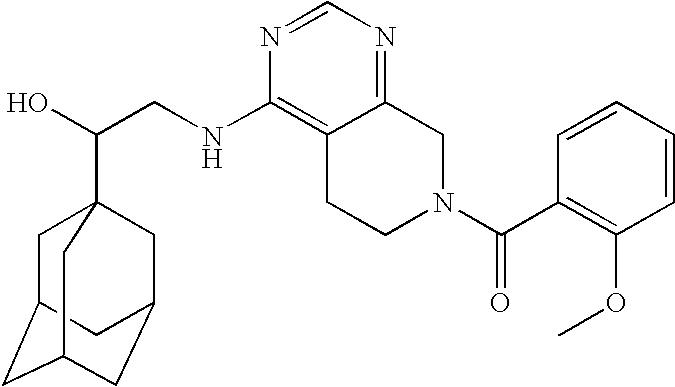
C(CNC1=C2C(=NC=N1)CN(C(=O)C1=C(OC)C=CC=C1)CC2)(O)C12CC3CC(CC(C1)C3)C2
